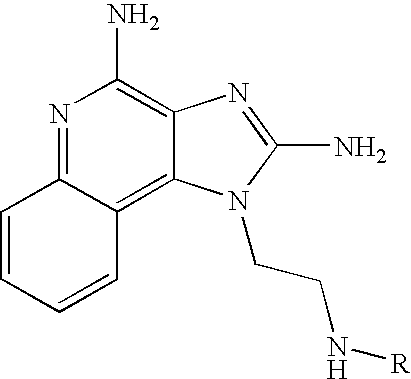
N1=C2C(=C3C(=C1N)N=C(N)N3CCN[R])C=CC=C2
